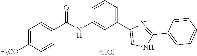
C1=C([OCH3])C=CC(C(NC2=CC(C3=CNC(C4=CC=CC=C4)=N3)=CC=C2)=O)=C1.[*HCl]
